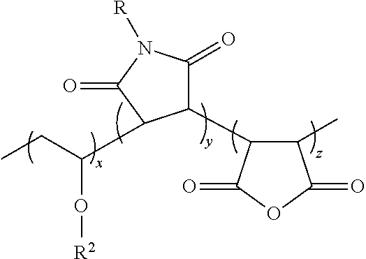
O(C(CC)C1C(C2C(C)C(=O)OC2=O)C(=O)N([R])C1=O)[R2]
